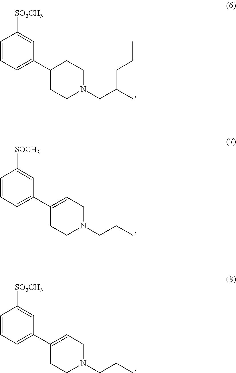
C1=CC=C(C2CCN(CC(C)CCC)CC2)C=C1[SO2CH3].C1=CC=C(C2=CCN(CCC)CC2)C=C1[SOCH3].C1=CC=C(C2=CCN(CCC)CC2)C=C1[SO2CH3]
